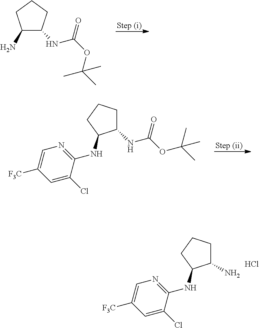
C1C(NC(OC(C)(C)C)=O)C(N)CC1.N(C(OC(C)(C)C)=O)C1CCCC1NC1=NC=C([F3C])C=C1Cl.NC1CCCC1NC1=NC=C([F3C])C=C1Cl.Cl
